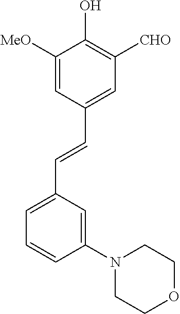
C1=C([MeO])C(O)=C([CHO])C=C1C=CC1=CC=CC(N2CCOCC2)=C1
